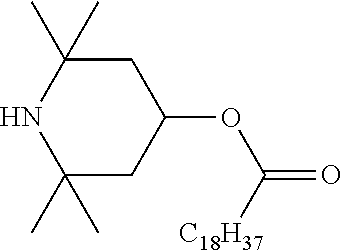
C1C(C)(C)NC(C)(C)CC1OC(=O)[C18H37]
